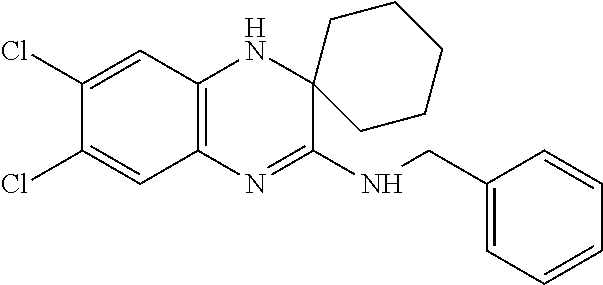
C1(Cl)=CC2=C(C=C1Cl)N=C(NCC1=CC=CC=C1)C1(N2)CCCCC1
